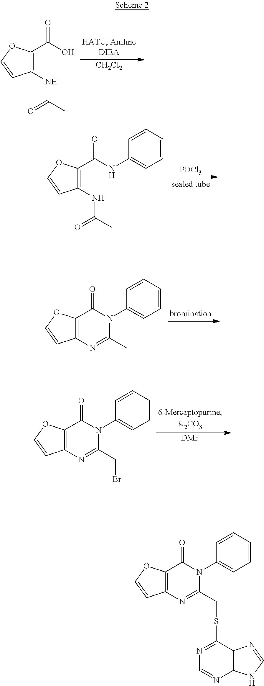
[CH2Cl2].C1(NC(=O)C)=C(C(O)=O)OC=C1.[POCl3].C1(NC(=O)C)=C(C(NC2=CC=CC=C2)=O)OC=C1.C12=C(N=C(C)N(C3=CC=CC=C3)C1=O)C=CO2.[DMF].C12=C(N=C(CBr)N(C3=CC=CC=C3)C1=O)C=CO2.C12=C(N=C(CSC3=NC=NC4=C3N=CN4)N(C3=CC=CC=C3)C1=O)C=CO2
